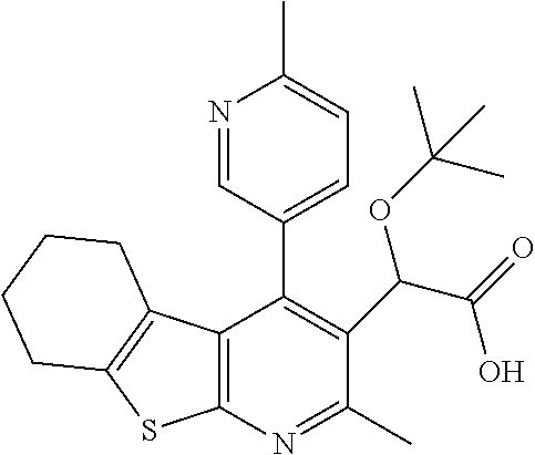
C12=C(N=C(C)C(C(C(=O)O)OC(C)(C)C)=C1C1=CC=C(C)N=C1)SC1=C2CCCC1
